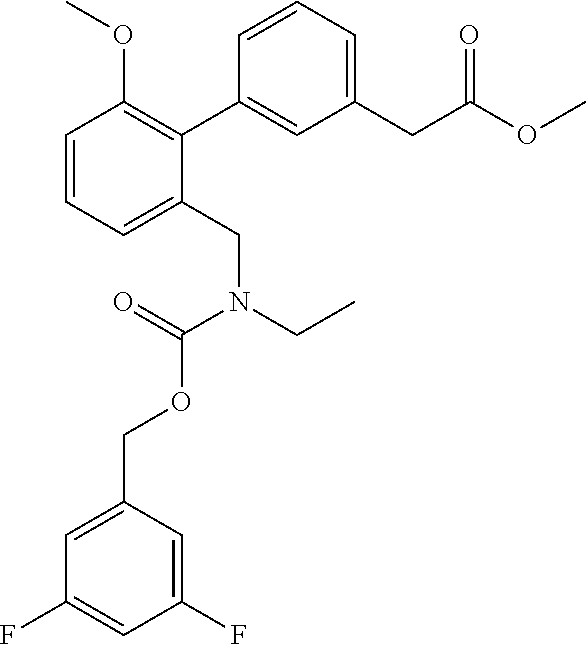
C1=CC=C(CN(CC)C(=O)OCC2=CC(F)=CC(F)=C2)C(C2=CC(CC(OC)=O)=CC=C2)=C1OC
